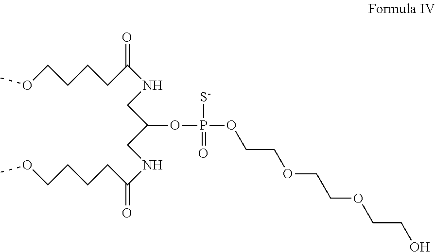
O(CCOCCOCCO)P(OC(CNC(=O)CCCCOC)CNC(=O)CCCCOC)([S-])=O
